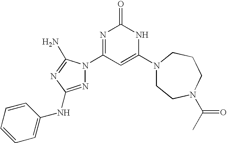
N1=C(NC2=CC=CC=C2)N=C(N)N1C1=NC(=O)NC(N2CCN(C(C)=O)CCC2)=C1
